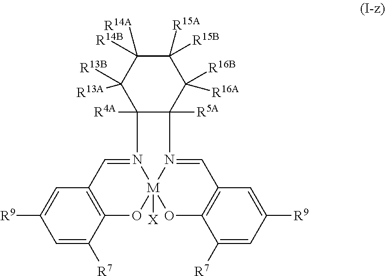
N12=CC3=C(O[M]14([X])OC1=C(C=N4C4([R5A])C2([R4A])C([R13B])([R13A])C([R14A])([R14B])C([R15B])([R15A])C4([R16B])[R16A])C=C([R9])C=C1[R7])C([R7])=CC([R9])=C3
